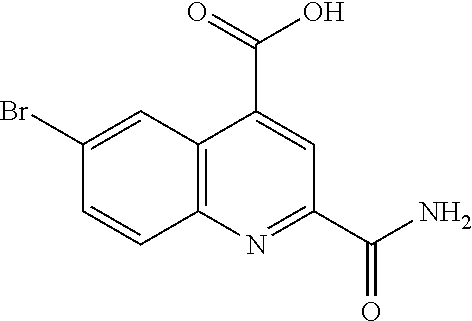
C12=C(N=C(C(N)=O)C=C1C(=O)O)C=CC(Br)=C2
